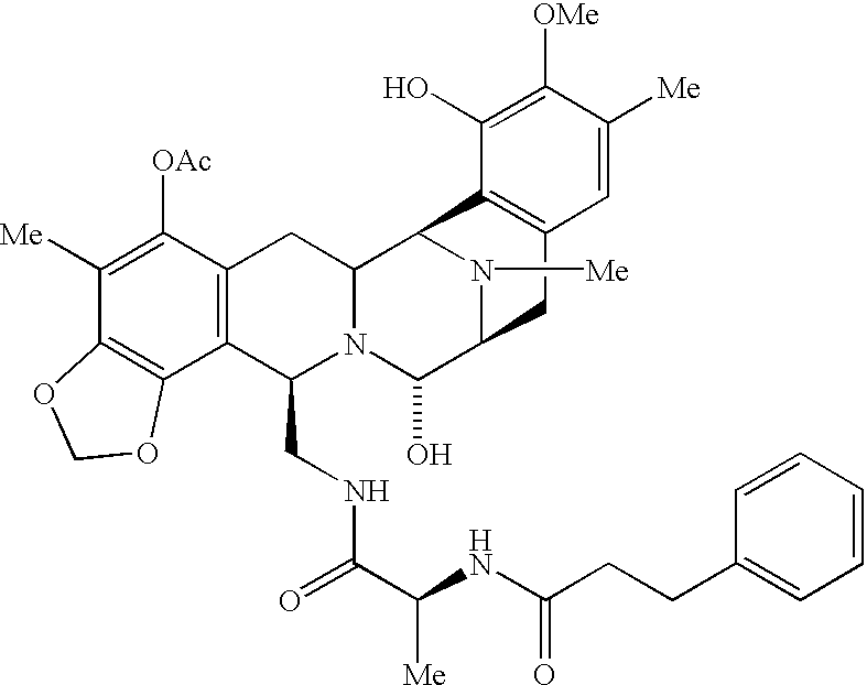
C1([Me])=C([OAc])C2=C(C3=C1OCO3)C(CNC(=O)C([Me])NC(CCC1=CC=CC=C1)=O)N1C(C2)C2N([Me])C(C1O)CC1=C2C(O)=C([OMe])C([Me])=C1
